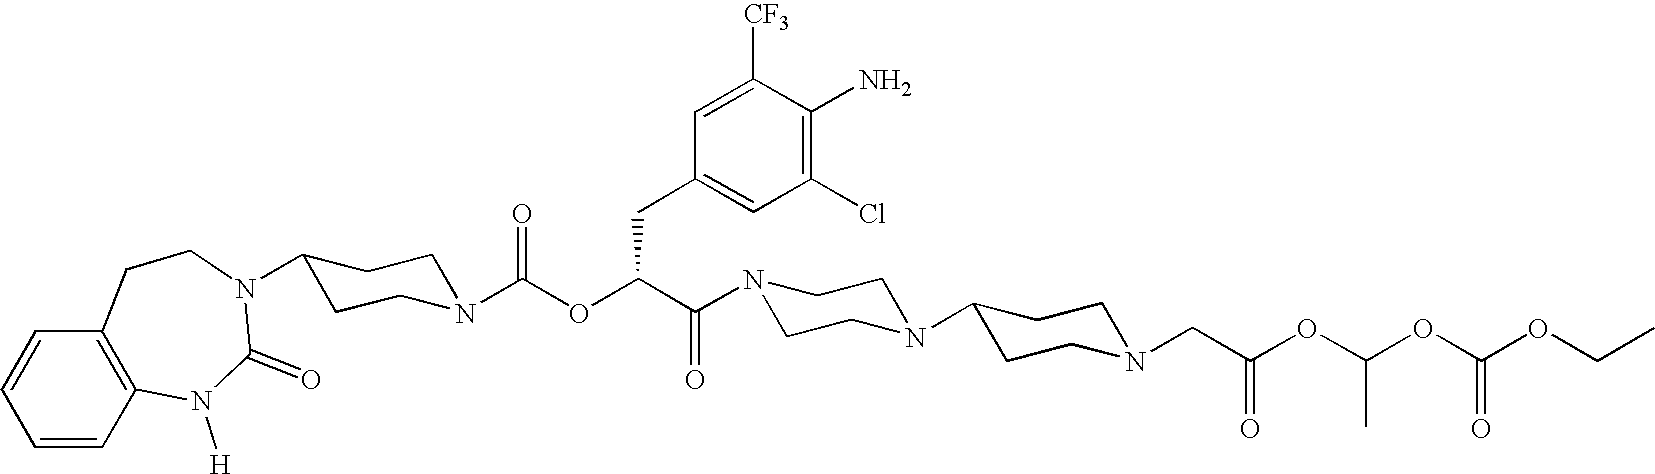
C1=CC2=C(C=C1)CCN(C1CCN(C(OC(C(N3CCN(C4CCN(CC(OC(OC(OCC)=O)C)=O)CC4)CC3)=O)CC3=CC(Cl)=C(N)C([CF3])=C3)=O)CC1)C(=O)N2[H]
